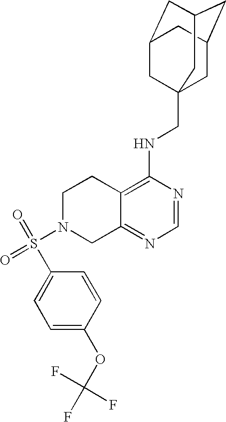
S(N1CC2=NC=NC(NCC34CC5CC(CC(C3)C5)C4)=C2CC1)(C1=CC=C(OC(F)(F)F)C=C1)(=O)=O
